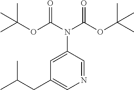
N1=CC(N(C(OC(C)(C)C)=O)C(OC(C)(C)C)=O)=CC(CC(C)C)=C1
